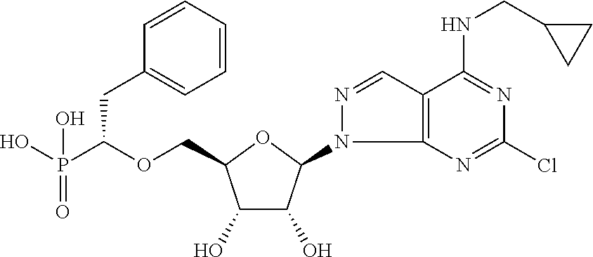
C(C1C(O)C(O)C(N2C3=C(C=N2)C(NCC2CC2)=NC(Cl)=N3)O1)OC(P(O)(=O)O)CC1=CC=CC=C1
